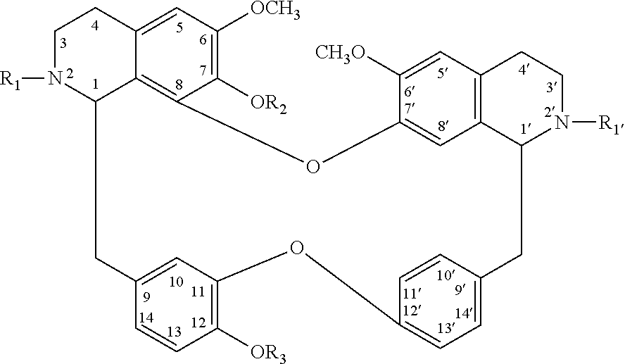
C1=C2C3=C(C([OR2])=C1[OCH3])OC1=CC4=C(C=C1[CH3O])CCN([R1])C4CC1=CC=C(OC4=C([OR3])C=CC(=C4)CC3N([R1])CC2)C=C1
